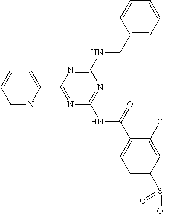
C1=NC(C2=NC(NC(C3=CC=C(S(C)(=O)=O)C=C3Cl)=O)=NC(NCC3=CC=CC=C3)=N2)=CC=C1
